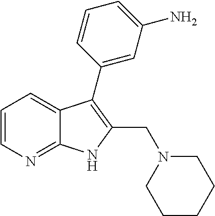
C1=CN=C2C(=C1)C(C1=CC(N)=CC=C1)=C(CN1CCCCC1)N2
